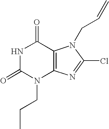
N1C(=O)N(CCC)C2=C(C1=O)N(CC=C)C(Cl)=N2
